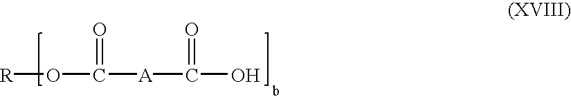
[R]OC(=O)[A]C(=O)O
